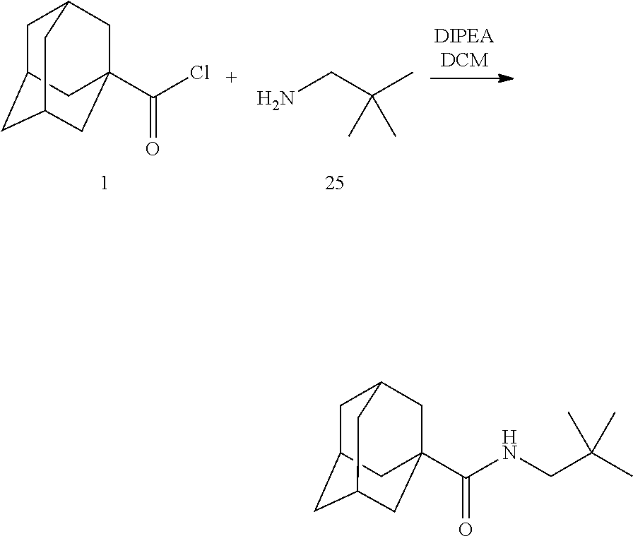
C1C2CC3CC(C(Cl)=O)(CC1C3)C2.NCC(C)(C)C.C1C2CC3CC(C(NCC(C)(C)C)=O)(CC1C3)C2
